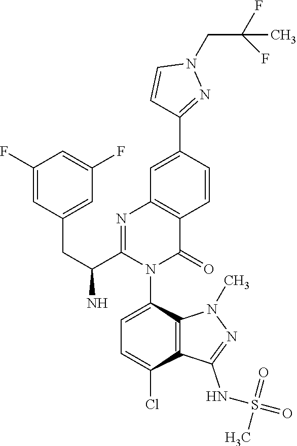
C1(F)=CC(CC(C2=NC3=C(C(=O)N2C2=CC=C(Cl)C4=C2N(C)N=C4NS(=O)(C)=O)C=CC(C2=NN(CC(F)(F)C)C=C2)=C3)N)=CC(F)=C1
